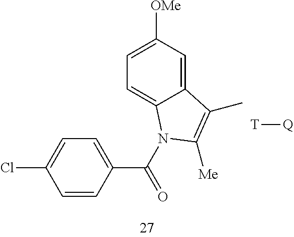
ClC1=CC=C(C(=O)N2C3=CC=C([OMe])C=C3C(C)=C2[Me])C=C1.[T][Q]
